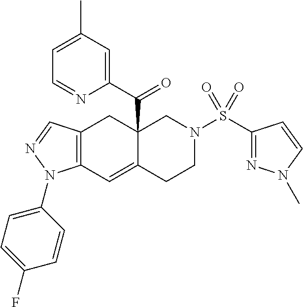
C1(N2C3=C(CC4(C(C5=CC(C)=CC=N5)=O)C(=C3)CCN(S(C3=NN(C)C=C3)(=O)=O)C4)C=N2)=CC=C(F)C=C1
